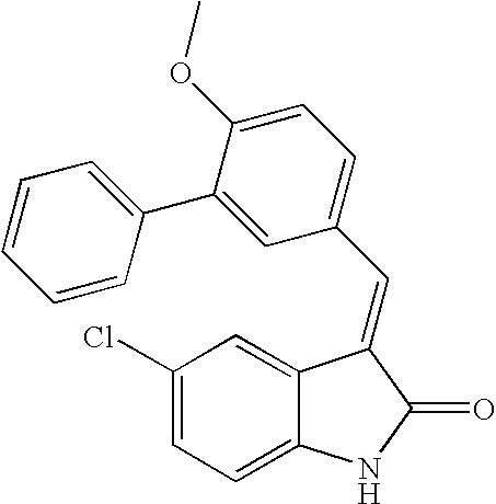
C1(Cl)=CC=C2C(=C1)C(=CC1=CC=C(OC)C(C3=CC=CC=C3)=C1)C(=O)N2
